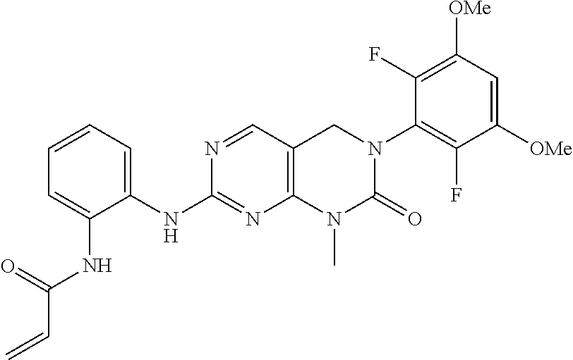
C1(NC2=NC3=C(C=N2)CN(C2=C(F)C([OMe])=CC([OMe])=C2F)C(=O)N3C)=CC=CC=C1NC(C=C)=O
